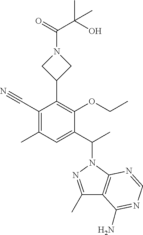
C1(C)=NN(C(C2=CC(C)=C(C#N)C(C3CN(C(=O)C(O)(C)C)C3)=C2OCC)C)C2=C1C(N)=NC=N2
